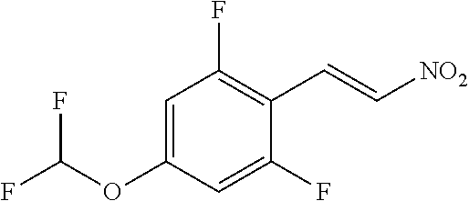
C1=C(OC(F)F)C=C(F)C(C=C[NO2])=C1F
